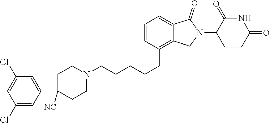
C1=CC(CCCCCN2CCC(C3=CC(Cl)=CC(Cl)=C3)([NC])CC2)=C2C(=C1)C(=O)N(C1C(=O)NC(=O)CC1)C2
